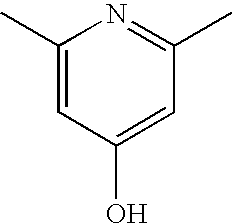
C1(C)=CC(O)=CC(C)=N1
